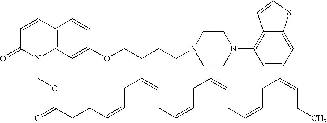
C12=C(C=C(OCCCCN3CCN(C4=C5C(=CC=C4)SC=C5)CC3)C=C1)N(COC(CCC=CCC=CCC=CCC=CCC=CCC=CCC)=O)C(=O)C=C2
